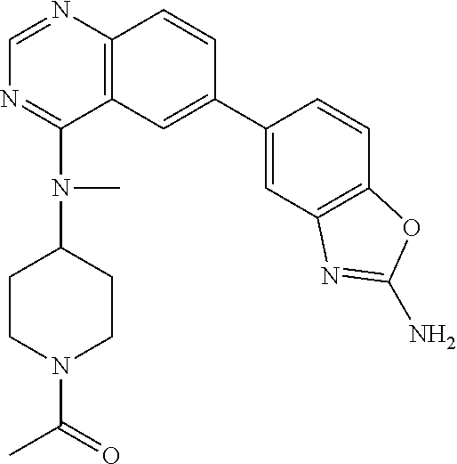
N1=C(N(C2CCN(C(=O)C)CC2)C)C2=C(N=C1)C=CC(C1=CC3=C(C=C1)OC(N)=N3)=C2
